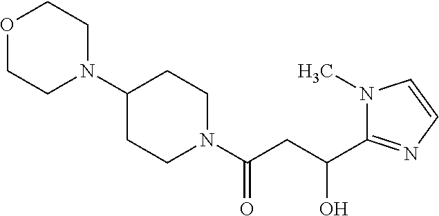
C1(N2CCOCC2)CCN(C(CC(C2=NC=CN2C)O)=O)CC1
